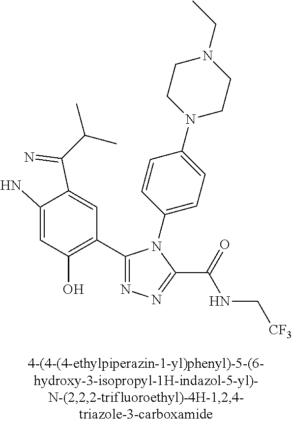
C1=C(N)C(C(=N)C(C)C)=CC(C2=NN=C(C(=O)NC[CF3])N2C2=CC=C(N3CCN(CC)CC3)C=C2)=C1O
